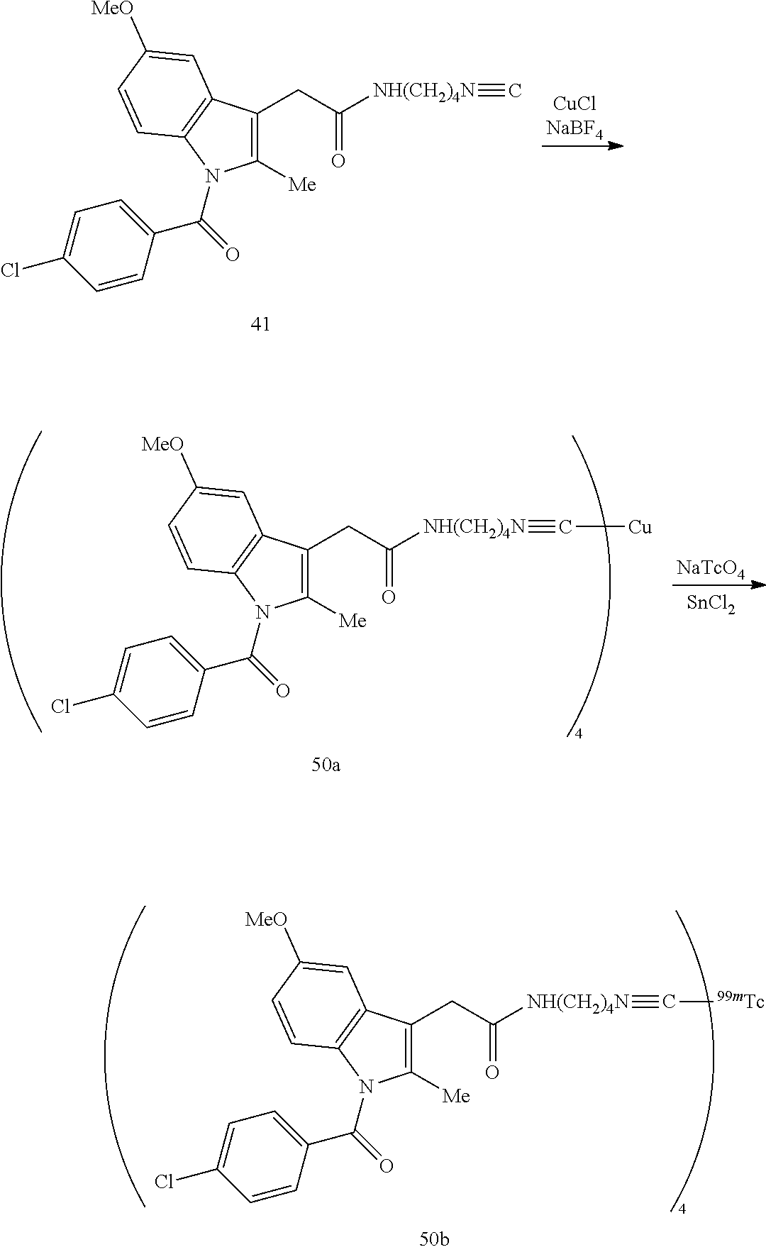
C1(CC(=O)[NH(CH2)4N]#C[Tc])=C([Me])N(C(=O)C2=CC=C(Cl)C=C2)C2=C1C=C([MeO])C=C2.C1(CC(=O)[NH(CH2)4N]#C)=C([Me])N(C(=O)C2=CC=C(Cl)C=C2)C2=C1C=C([MeO])C=C2.C1(CC(=O)[NH(CH2)4N]#C[Cu])=C([Me])N(C(=O)C2=CC=C(Cl)C=C2)C2=C1C=C([MeO])C=C2.[NaTcO4].[SnCl2]
